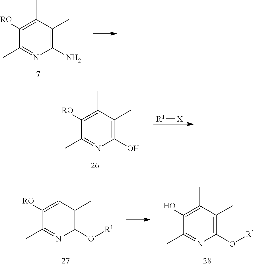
C1(C)=C([RO])C(C)=NC(N)=C1C.C1(C)=C([RO])C(C)=NC(O)=C1C.[R1][X].C1=C([RO])C(C)=NC(O[R1])C1C.C1(C)=C(O)C(C)=NC(O[R1])=C1C
